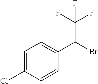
C1=C(Cl)C=CC(C(Br)C(F)(F)F)=C1
